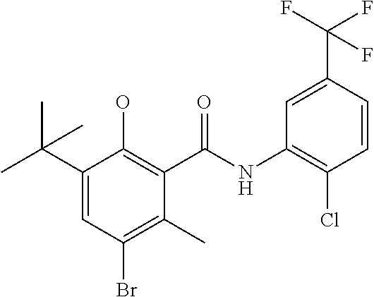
C1(C(C)(C)C)=CC(Br)=C(C)C(C(NC2=C(Cl)C=CC(C(F)(F)F)=C2)=O)=C1O
